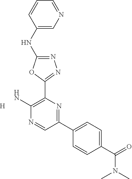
[H].N1=C(NC2=CN=CC=C2)OC(C2=C(N)N=CC(C3=CC=C(C(N(C)C)=O)C=C3)=N2)=N1
